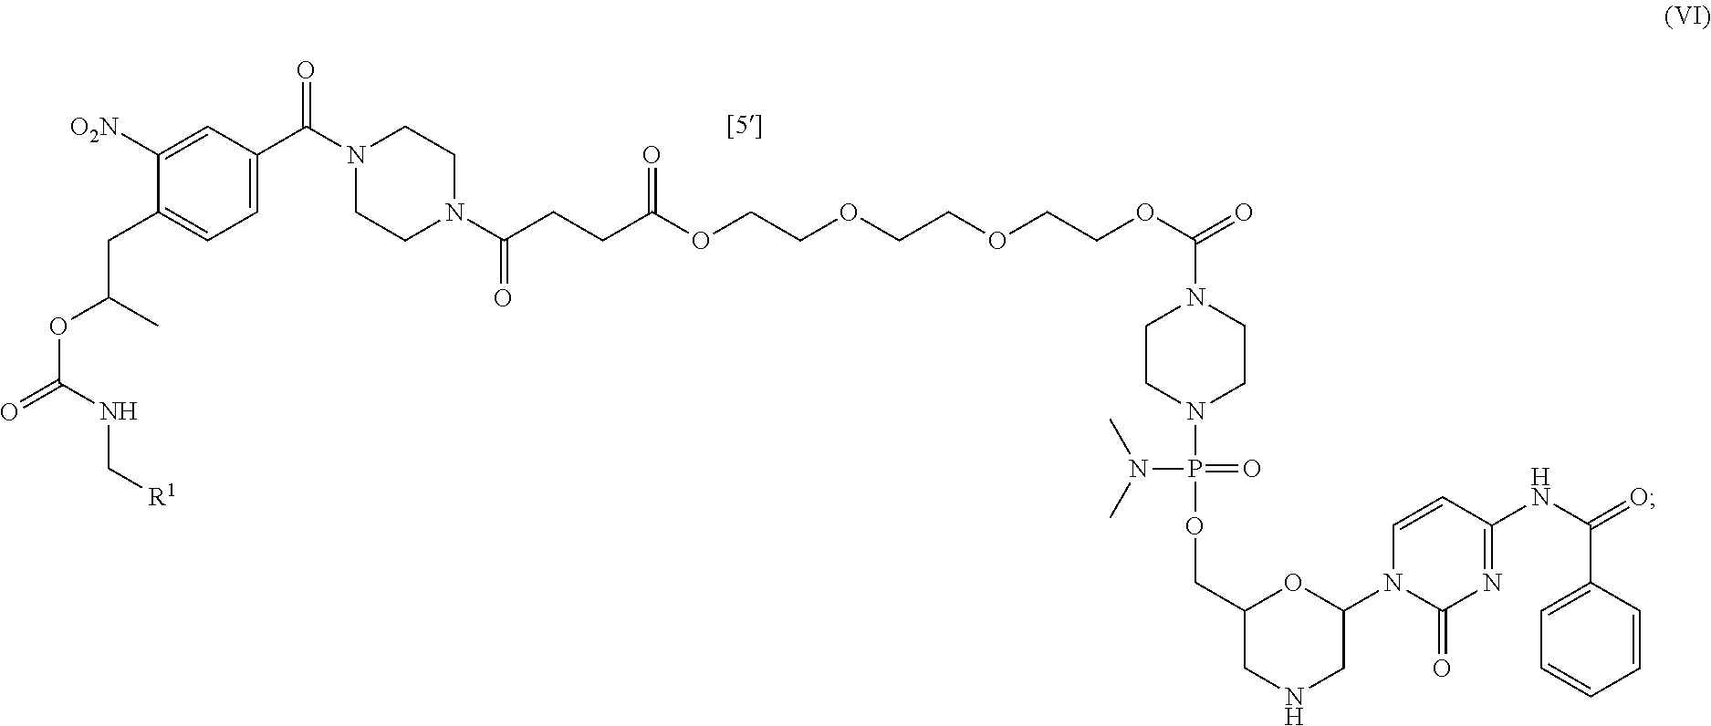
N1(C(CCC(OCCOCCOCCOC(=O)N2CCN(P(OCC3OC(N4C(=O)N=C(NC(=O)C5=CC=CC=C5)C=C4)CNC3)(=O)N(C)C)CC2)=O)=O)CCN(C(C2=CC=C(CC(OC(=O)NC[R1])C)C([O2N])=C2)=O)CC1
